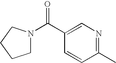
C1(C(N2CCCC2)=O)=CN=C(C)C=C1
